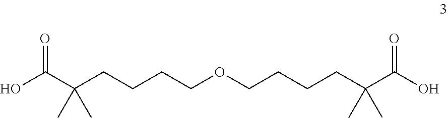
OC(C(CCCCOCCCCC(C(=O)O)(C)C)(C)C)=O
